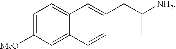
C1=C([MeO])C=C2C(=C1)C=C(CC([NH2])C)C=C2
